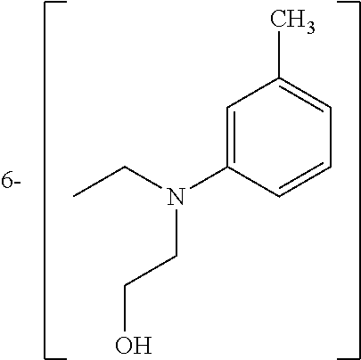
C1=C(N(CC)CCO)C=CC=C1C
